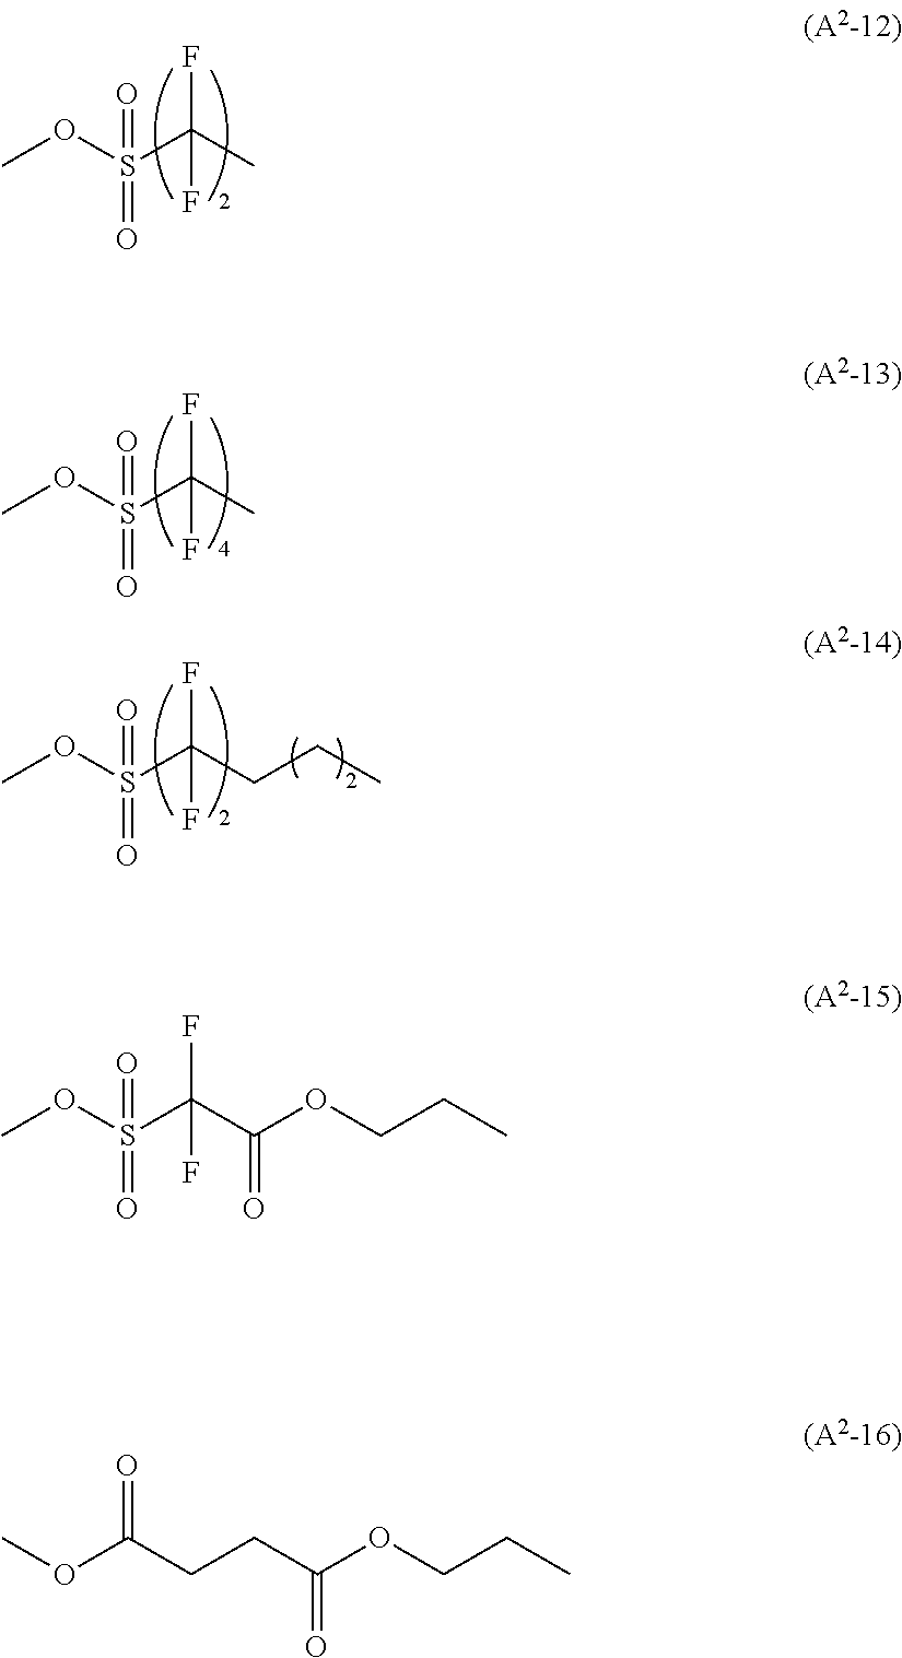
COS(C(C)(F)F)(=O)=O.COS(C(C)(F)F)(=O)=O.COS(C(CCC)(F)F)(=O)=O.COS(C(C(OCCC)=O)(F)F)(=O)=O.COC(CCC(OCCC)=O)=O
